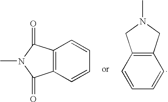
C12=C(CN(C)C1)C=CC=C2.C12=C(C=CC=C1)C(=O)N(C)C2=O
